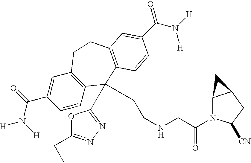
[H]N(C(C1=CC2=C(C=C1)C(C1=NN=C(CC)O1)(CCNCC(N1C3C(CC1[CN])C3)=O)C1=C(CC2)C=C(C(N([H])[H])=O)C=C1)=O)[H]
